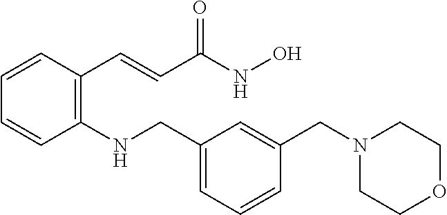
C1=CC(C=CC(NO)=O)=C(NCC2=CC=CC(CN3CCOCC3)=C2)C=C1
